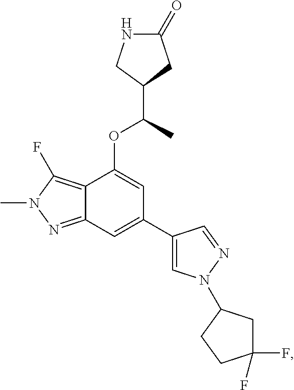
C12=C(F)N(C)N=C1C=C(C1=CN(C3CC(F)(F)CC3)N=C1)C=C2OC(C)C1CNC(=O)C1
